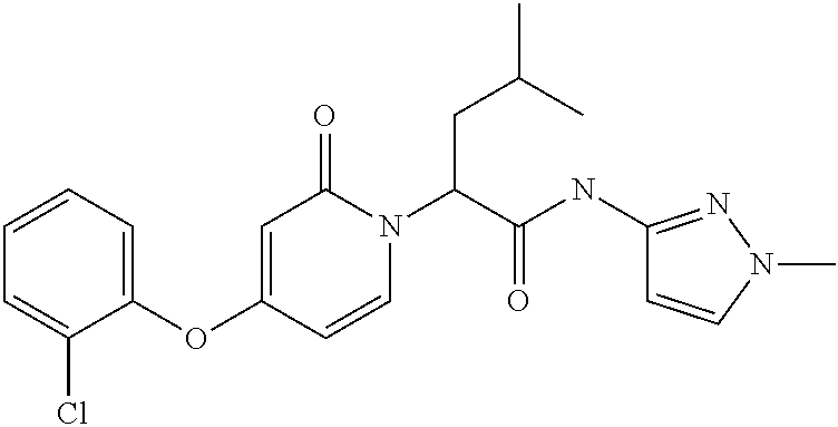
C1=CC=C(OC2=CC(=O)N(C(CC(C)C)C(=O)NC3=NN(C)C=C3)C=C2)C(Cl)=C1
